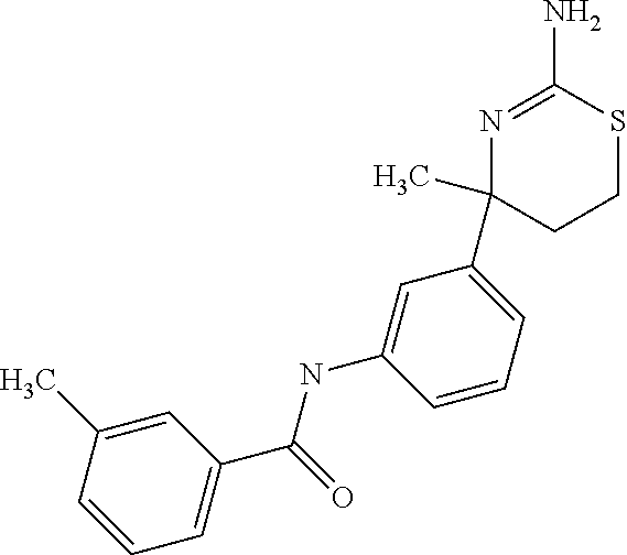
C1(C)(C2=CC=CC(NC(C3=CC=CC(C)=C3)=O)=C2)CCSC(N)=N1
